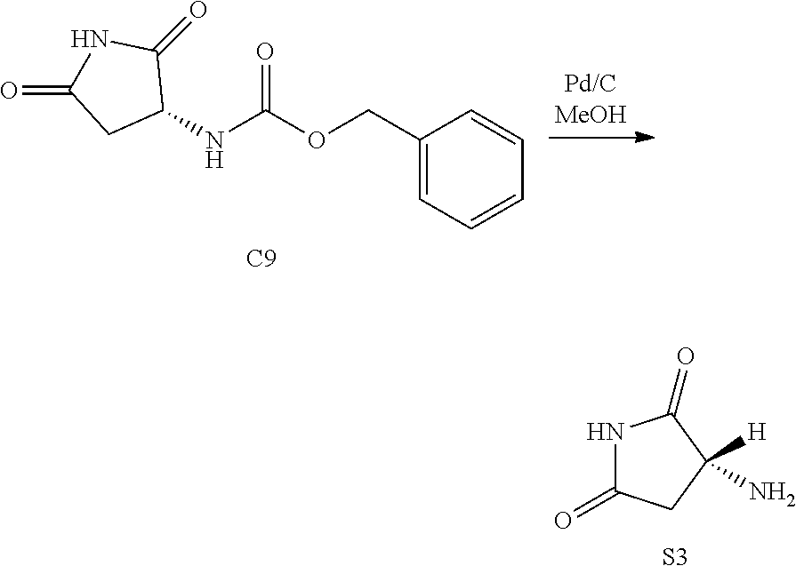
N1C(=O)CC([H])(N)C1=O.[S3].C1(NC(OCC2=CC=CC=C2)=O)C(=O)NC(=O)C1.[C9]
